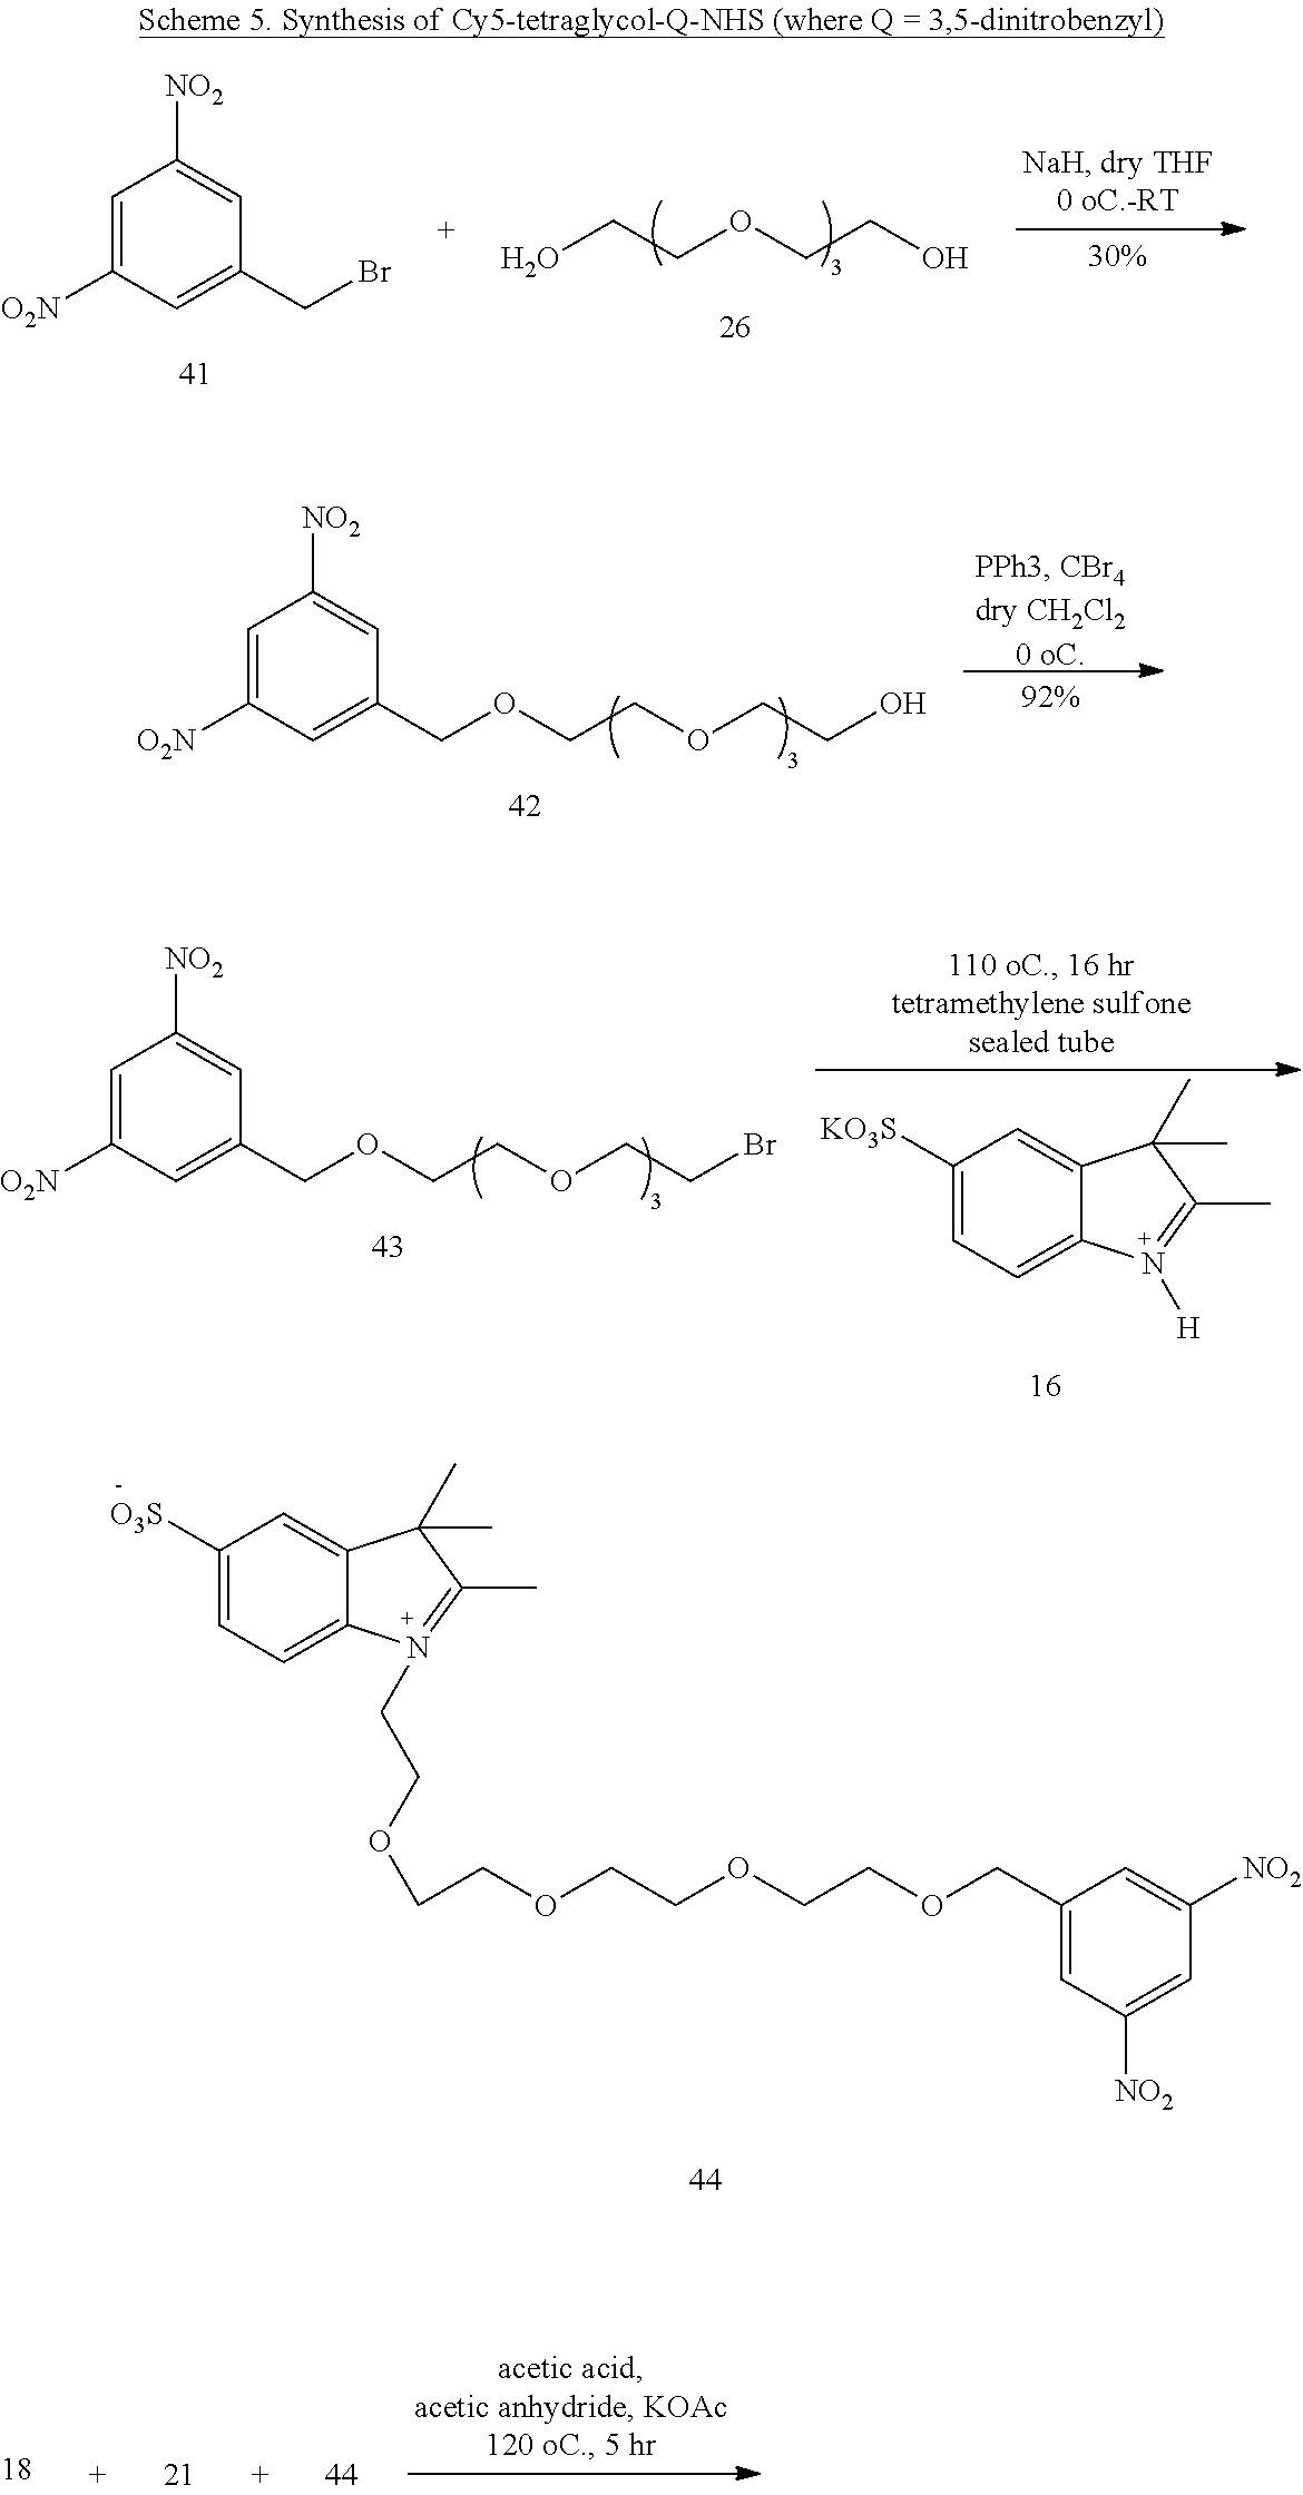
C1=C([O2N])C=C(COCCOCCO)C=C1[NO2].C1=C([O2N])C=C(COCCOCCBr)C=C1[NO2].C1([KO3S])=CC=C2C(=C1)C(C)(C)C(C)=N2[H].C1([O3S])=CC=C2C(=C1)C(C)(C)C(C)=N2CCOCCOCCOCCOCC1=CC([NO2])=CC([NO2])=C1.C1=C([O2N])C=C(CBr)C=C1[NO2].OCCOCCO
